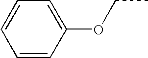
C1=CC(OCC)=CC=C1
